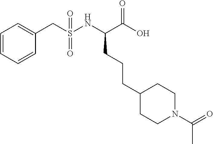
C1=CC=CC(CS(NC(C(O)=O)CCCC2CCN(C(=O)C)CC2)(=O)=O)=C1
